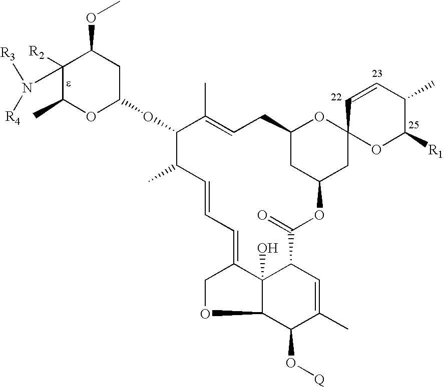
C1([R2])(N([R3])[R4])C(C)OC(OC2C(C)C=CC=C3COC4C(O[Q])C(C)=CC(C(=O)OC5CC6(OC(C5)CC=C2C)OC([R1])C(C)C=C6)C43O)CC1OC
